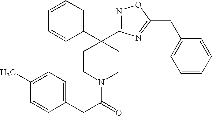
C(N1CCC(C2=CC=CC=C2)(C2=NOC(CC3=CC=CC=C3)=N2)CC1)(=O)CC1=CC=C(C)C=C1
